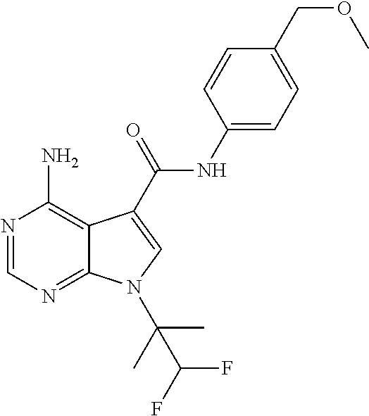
N1=CN=C2C(=C1N)C(C(NC1=CC=C(COC)C=C1)=O)=CN2C(C)(C)C(F)F
